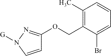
C1=CN([G])N=C1OCC1=C(C)C=CC=C1Br
